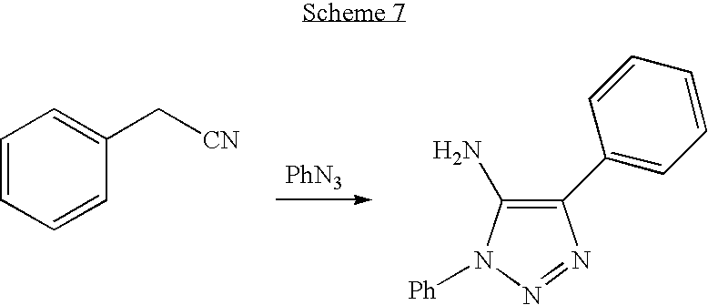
[PhN3].C1=CC=CC(C[CN])=C1.C1(C2=CC=CC=C2)=C(N)N([Ph])N=N1
